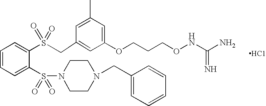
C1=C(S(=O)(=O)N2CCN(CC3=CC=CC=C3)CC2)C(S(=O)(=O)CC2=CC(OCCCONC(=N)N)=CC(C)=C2)=CC=C1
